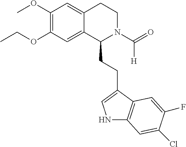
COC1=C(OCC)C=C2C(=C1)CCN(C(=O)[H])C2CCC1=CNC2=C1C=C(F)C(Cl)=C2
